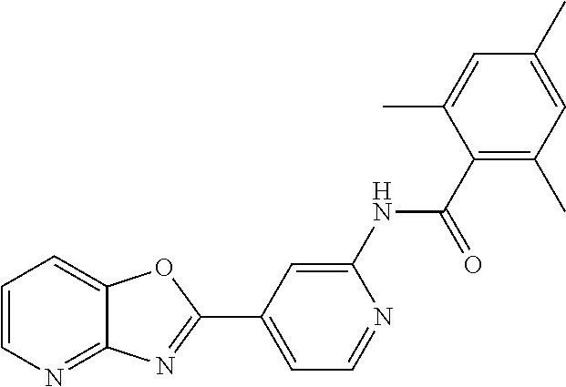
C1=CN=C2C(=C1)OC(C1=CC=NC(NC(C3=C(C)C=C(C)C=C3C)=O)=C1)=N2
